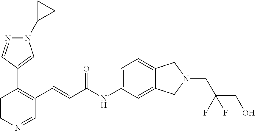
C1=CN=CC(C=CC(NC2=CC=C3C(=C2)CN(CC(CO)(F)F)C3)=O)=C1C1=CN(C2CC2)N=C1
